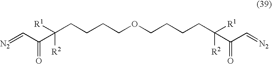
[R1]C(CCCCOCCCCC([R1])([R2])C(C=[N2])=O)([R2])C(=O)C=[N2]
